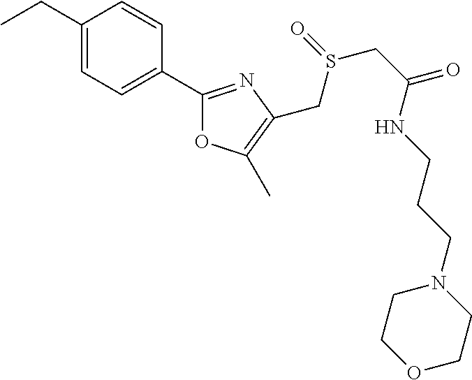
C1(CC)=CC=C(C2=NC(CS(=O)CC(=O)NCCCN3CCOCC3)=C(C)O2)C=C1
